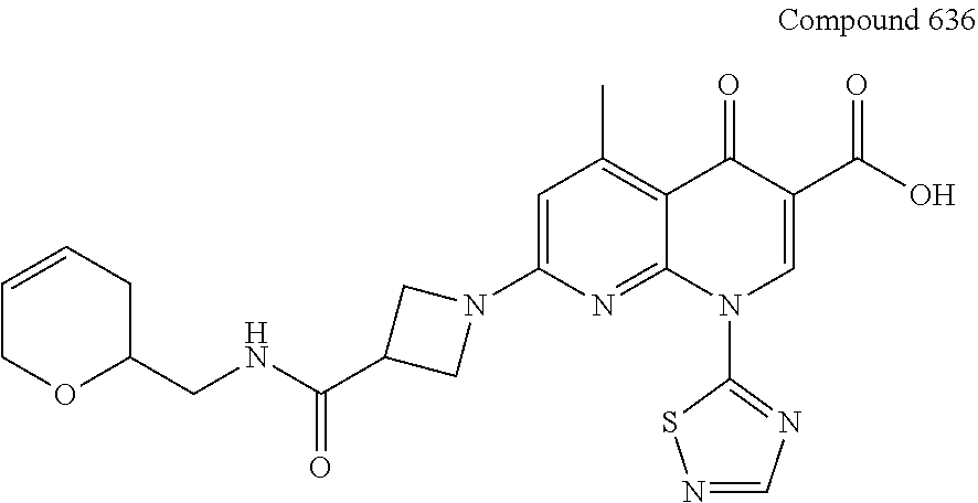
C1=C(N2CC(C(NCC3CC=CCO3)=O)C2)N=C2C(=C1C)C(=O)C(C(O)=O)=CN2C1=NC=NS1
